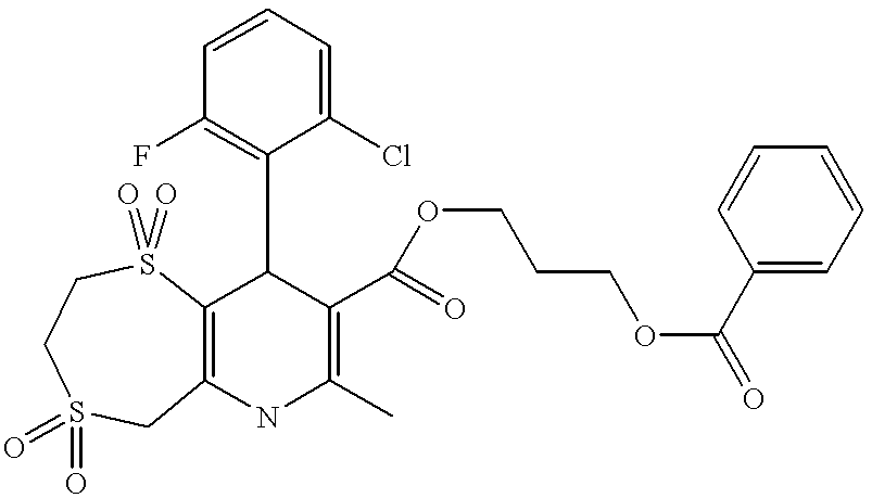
C12=C(NC(C)=C(C(=O)OCCCOC(=O)C3=CC=CC=C3)C1C1=C(F)C=CC=C1Cl)CS(=O)(=O)CCS2(=O)=O
